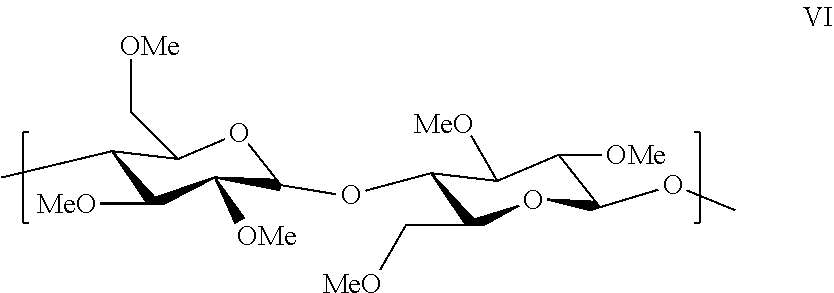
C1(C)C([MeO])C([OMe])C(OC2C(C[MeO])OC(OC)C([OMe])C2[MeO])OC1C[OMe]
